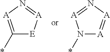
N1(*)[A]=[A]N=[A]1.C1(*)=[A]N=[A][E]1
